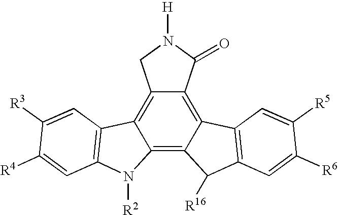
C12=C3C(=C4C(=C1C1=C(N2[R2])C=C([R4])C([R3])=C1)CN([H])C4=O)C1=C(C3[R16])C=C([R6])C([R5])=C1
